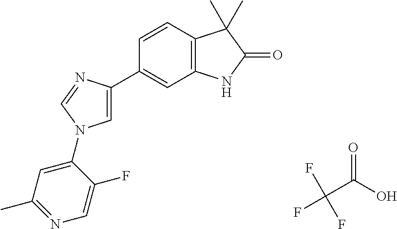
C1=CC2=C(C=C1C1=CN(C3=CC(C)=NC=C3F)C=N1)NC(=O)C2(C)C.O=C(O)C(F)(F)F
